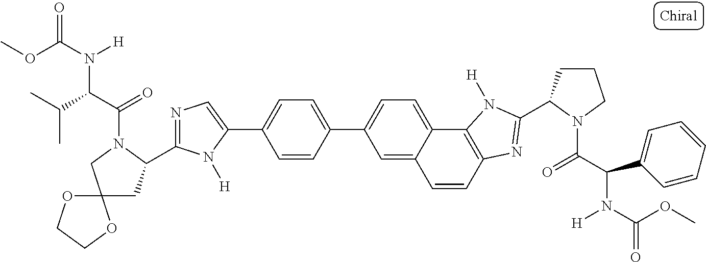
C1=C2C(=CC=C1C1=CC=C(C3=CN=C(C4CC5(CN4C(=O)C(N(C(OC)=O)[H])C(C)C)OCCO5)N3[H])C=C1)C1=C(C=C2)N=C(C2CCCN2C(C(C2=CC=CC=C2)N(C(OC)=O)[H])=O)N1[H]
